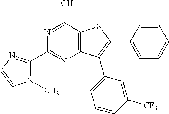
C1(C2=NC=CN2C)=NC2=C(C(O)=N1)SC(C1=CC=CC=C1)=C2C1=CC=CC([CF3])=C1
